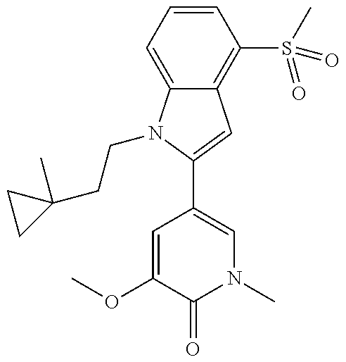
C12=C(S(C)(=O)=O)C=CC=C1N(CCC1(C)CC1)C(C1=CN(C)C(=O)C(OC)=C1)=C2
